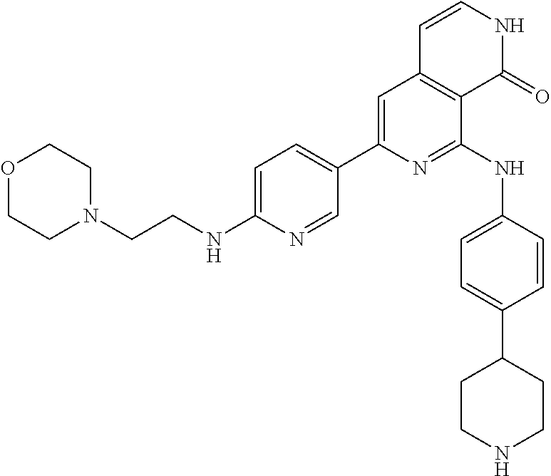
C1(C2=CC=C(NC3=NC(C4=CC=C(NCCN5CCOCC5)N=C4)=CC4=C3C(=O)NC=C4)C=C2)CCNCC1
